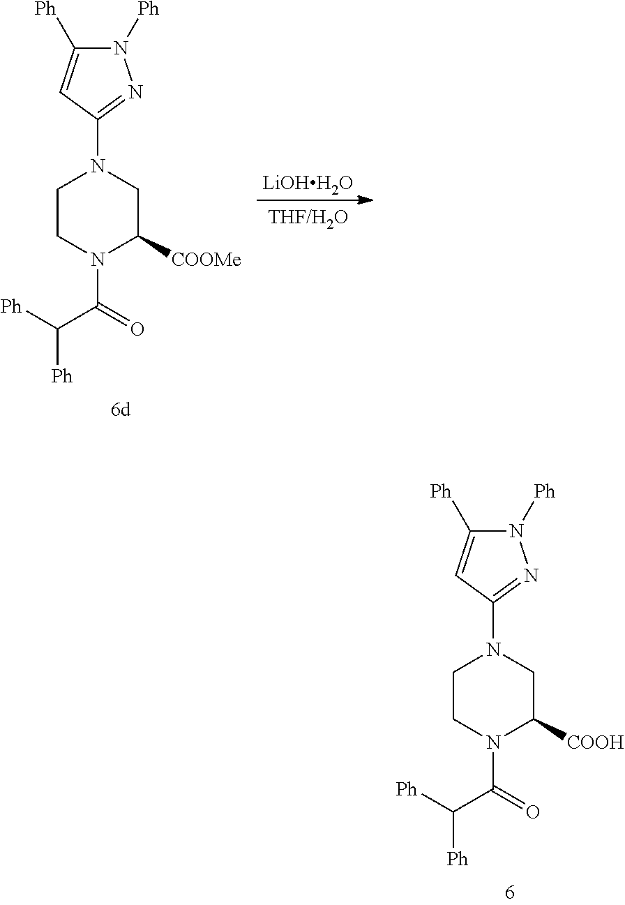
C1CN(C(=O)C([Ph])[Ph])C([COOH])CN1C1=NN([Ph])C([Ph])=C1.C1CN(C(=O)C([Ph])[Ph])C([COOMe])CN1C1=NN([Ph])C([Ph])=C1.[LiOHH2O]
